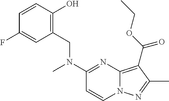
C1=CC(O)=C(CN(C2=NC3=C(C(OCC)=O)C(C)=NN3C=C2)C)C=C1F
